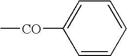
C1([CO]C)=CC=CC=C1
